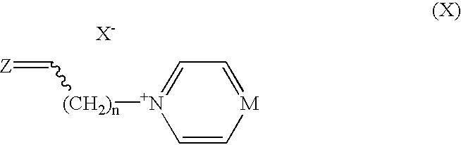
[(CH2)n]([N+]1=CC=[M]C=C1)C=[Z].[X-]
